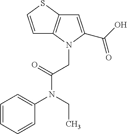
C1=CC=CC(N(CC)C(CN2C(C(O)=O)=CC3=C2C=CS3)=O)=C1
